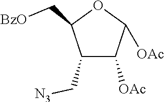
C1(C[N3])C([OAc])C([OAc])OC1C[BzO]
